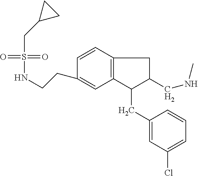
S(=O)(=O)(CC1CC1)NCCC1=CC2=C(C=C1)CC(CNC)C2CC1=CC(Cl)=CC=C1
